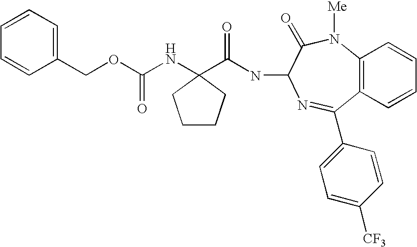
C(OC(NC1(C(NC2C(=O)N([Me])C3=C(C=CC=C3)C(C3=CC=C([CF3])C=C3)=N2)=O)CCCC1)=O)C1=CC=CC=C1
